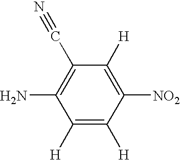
C1([H])=C([H])C([NO2])=C([H])C(C#N)=C1N
